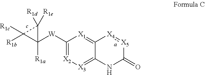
C1([W]C2([R1a])C([R1c])([R1b])C2([R1d])[R1e])=[X2][X3]=C2C(=[X1]1)[X4]:[X5]C(=O)N2
